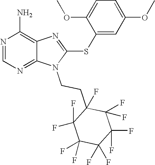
N1=CN=C2C(=C1N)N=C(SC1=CC(OC)=CC=C1OC)N2CCC1(F)C(F)(F)C(F)(F)C(F)(F)C(F)(F)C1(F)F
